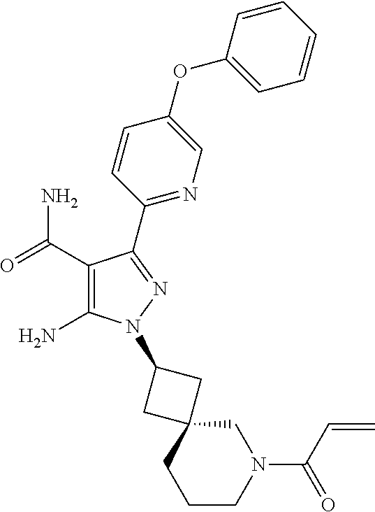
C1(C(=O)N)=C(N)N(C2CC3(C2)CCCN(C(=O)C=C)C3)N=C1C1=NC=C(OC2=CC=CC=C2)C=C1
